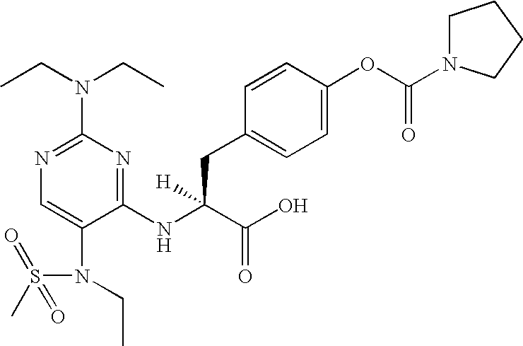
N1=C(N(CC)CC)N=C(NC(C(O)=O)(CC2=CC=C(OC(N3CCCC3)=O)C=C2)[H])C(N(CC)S(C)(=O)=O)=C1
